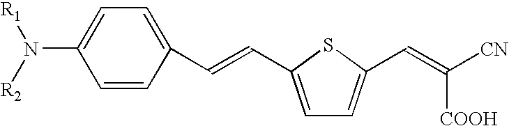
N(C1=CC=C(C=CC2=CC=C(C=C([CN])[COOH])S2)C=C1)([R2])[R1]
